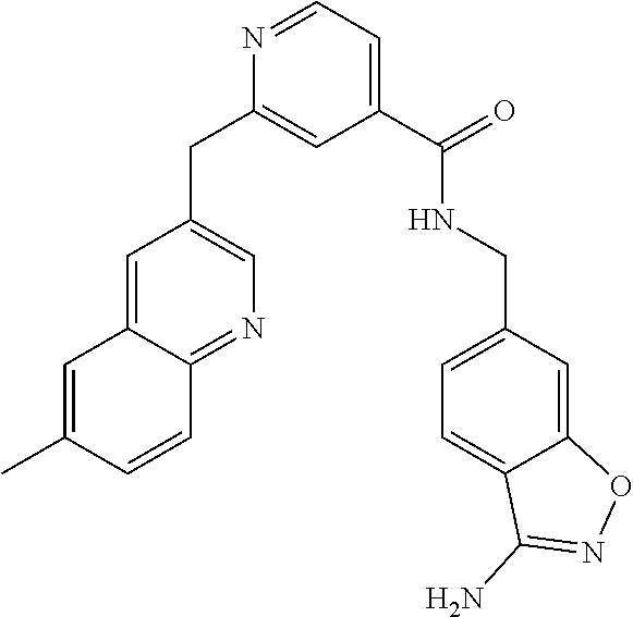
N1=CC=C(C(NCC2=CC=C3C(=C2)ON=C3N)=O)C=C1CC1=CN=C2C(=C1)C=C(C)C=C2
